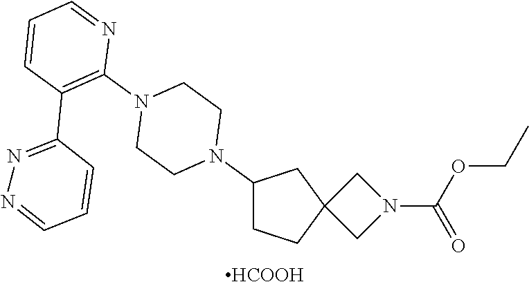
C1CC2(CC1N1CCN(C3=C(C4=NN=CC=C4)C=CC=N3)CC1)CN(C(=O)OCC)C2.[HCOOH]
